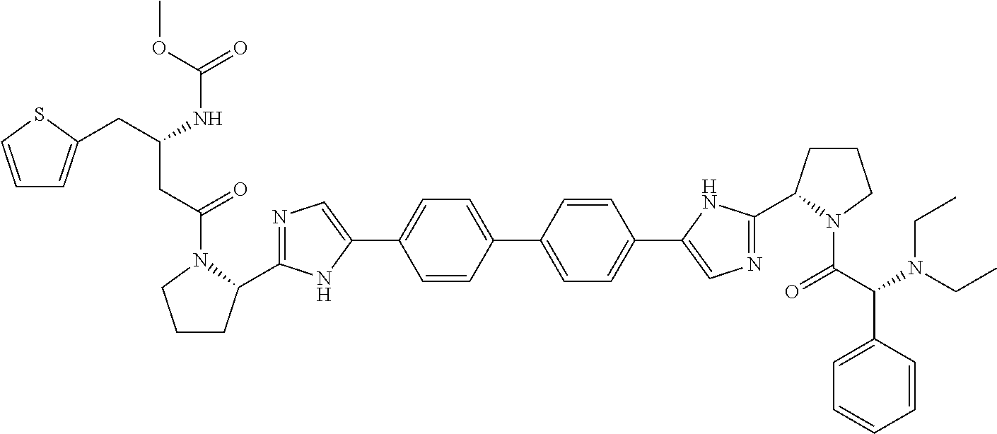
C1=CC(C2=CC=C(C3=CN=C(C4CCCN4C(=O)C(N(CC)CC)C4=CC=CC=C4)N3)C=C2)=CC=C1C1=CN=C(C2CCCN2C(CC(CC2=CC=CS2)NC(=O)OC)=O)N1
